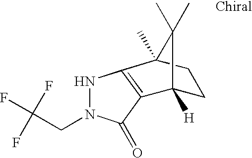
C1C2([H])C(C)(C)C(C)(C1)C1=C2C(=O)N(CC(F)(F)F)N1
